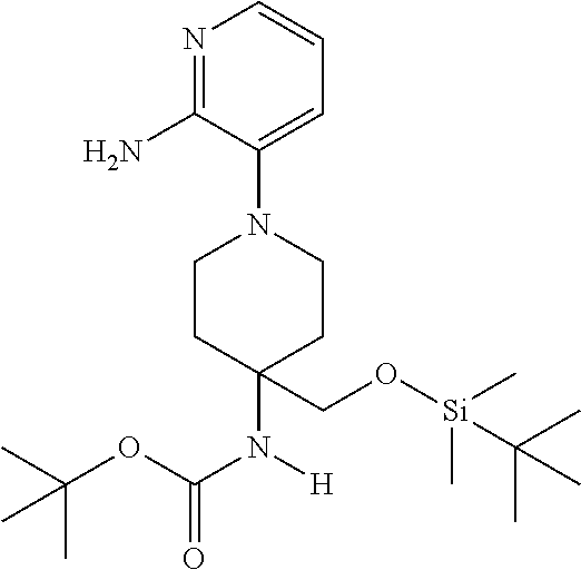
NC1=NC=CC=C1N1CCC(N(C(=O)OC(C)(C)C)[H])(CO[Si](C)(C)C(C)(C)C)CC1
